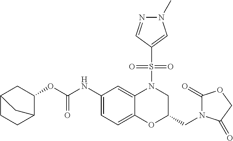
C1(NC(OC2CC3CCC2C3)=O)=CC=C2C(=C1)N(S(C1=CN(C)N=C1)(=O)=O)CC(CN1C(=O)OCC1=O)O2
